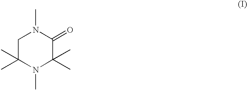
C1C(C)(C)N(C)C(C)(C)C(=O)N1C
